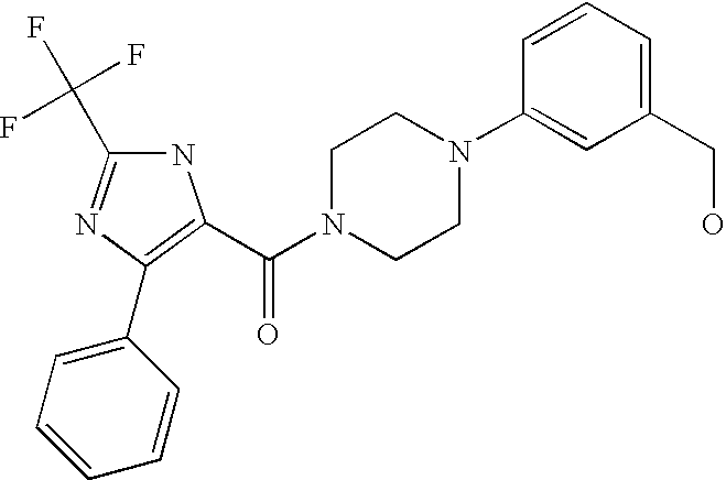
N1C(C(F)(F)F)=NC(C2=CC=CC=C2)=C1C(N1CCN(C2=CC(CO)=CC=C2)CC1)=O
